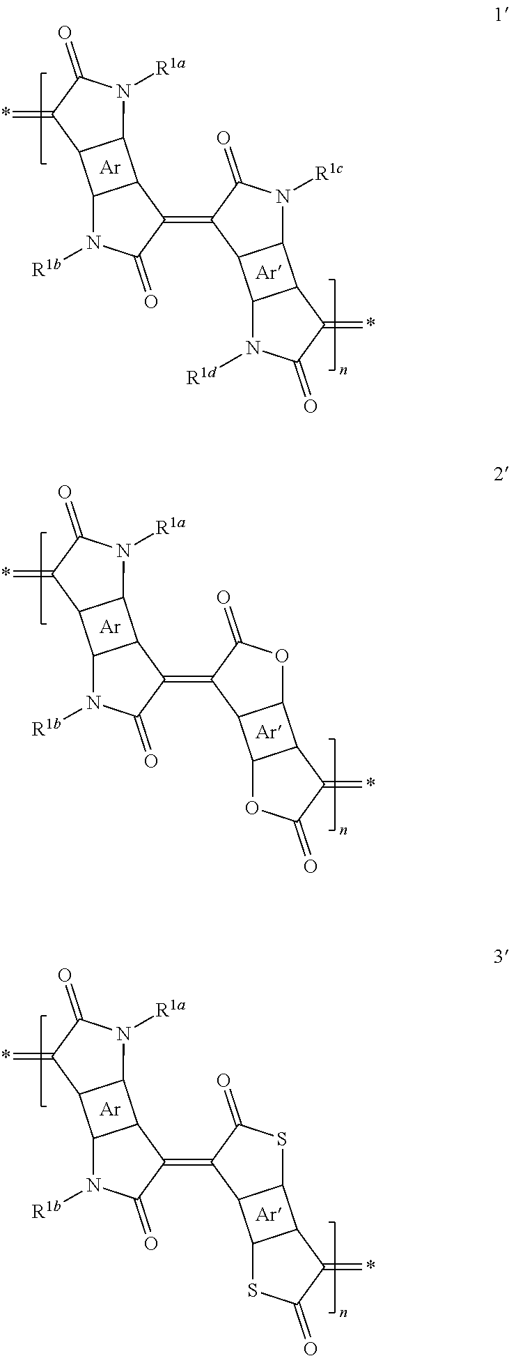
C12C3C(C1N([R1a])C(=O)C2=*)C(=C1C2C4C(C2N([R1c])C1=O)C(=*)C(=O)N4[R1d])C(=O)N3[R1b].[Ar].[Ar].C12C3C(C1N([R1a])C(=O)C2=*)C(=C1C2C4C(C2OC1=O)C(=*)C(=O)O4)C(=O)N3[R1b].[Ar].[Ar].C12C3C(C1N([R1a])C(=O)C2=*)C(=C1C2C4C(C2SC1=O)C(=*)C(=O)S4)C(=O)N3[R1b].[Ar].[Ar]
